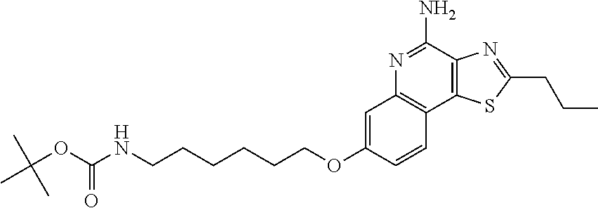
C12=C(C(N)=NC3=C1C=CC(OCCCCCCNC(OC(C)(C)C)=O)=C3)N=C(CCC)S2
